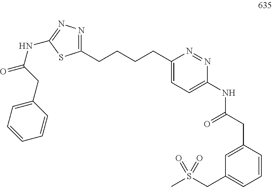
N(C1=NN=C(CCCCC2=CC=C(NC(CC3=CC(CS(C)(=O)=O)=CC=C3)=O)N=N2)S1)C(=O)CC1=CC=CC=C1
